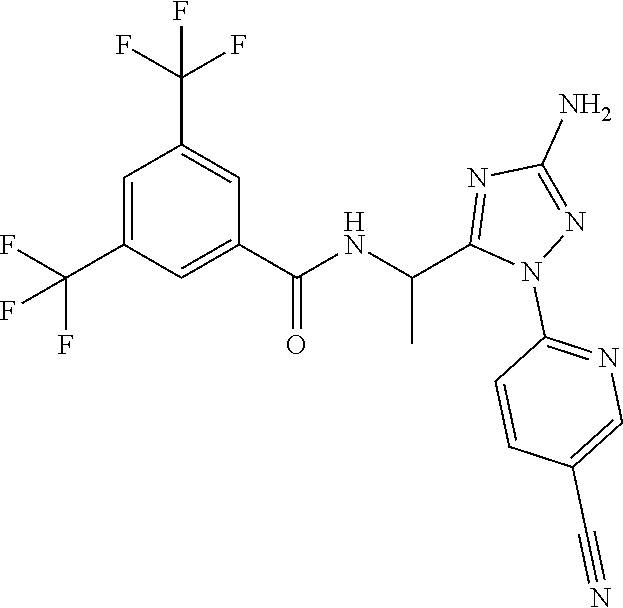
C1=C(C(F)(F)F)C=C(C(=O)NC(C)C2=NC(N)=NN2C2=NC=C(C#N)C=C2)C=C1C(F)(F)F
